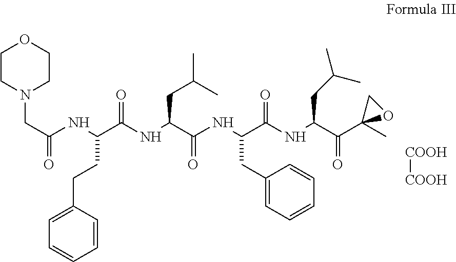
C1CN(CC(=O)NC(C(NC(C(NC(C(NC(C(C2(C)OC2)=O)CC(C)C)=O)CC2=CC=CC=C2)=O)CC(C)C)=O)CCC2=CC=CC=C2)CCO1.[COOH][COOH]
